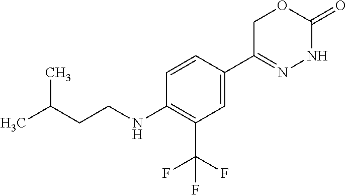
C1C(C2=CC(C(F)(F)F)=C(NCCC(C)C)C=C2)=NNC(=O)O1
